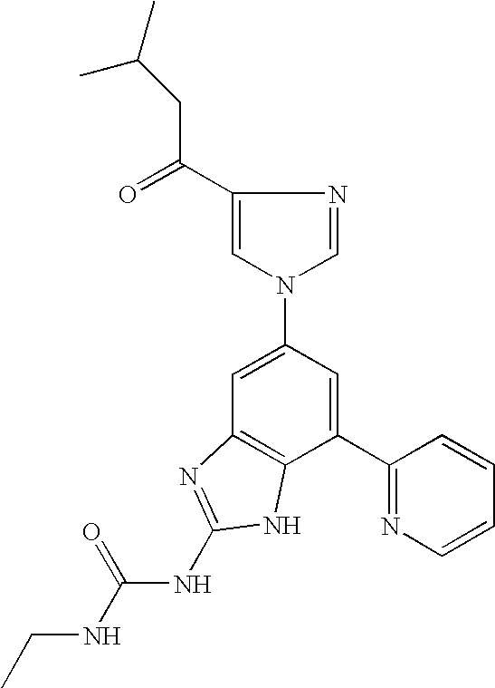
C1=C(N2C=NC(C(=O)CC(C)C)=C2)C=C(C2=NC=CC=C2)C2=C1N=C(NC(NCC)=O)N2
